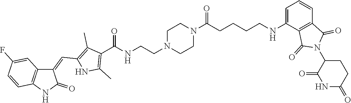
C1(C(=O)NCCN2CCN(C(=O)CCCCNC3=CC=CC4=C3C(=O)N(C3CCC(=O)NC3=O)C4=O)CC2)=C(C)NC(C=C2C3=C(C=CC(F)=C3)NC2=O)=C1C
